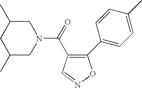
N1(C(=O)C2=C(C3=CC=C(C)C=C3)ON=C2)CC(C)CC(C)C1
